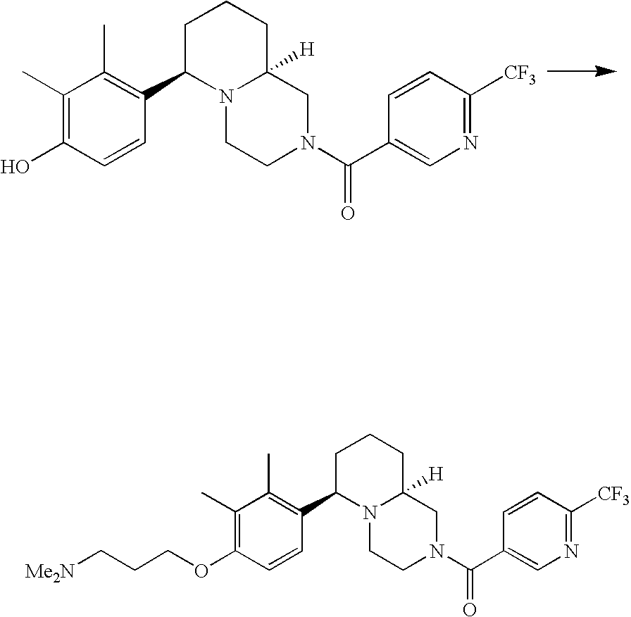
C1(C)=C(O)C=CC(C2N3C([H])(CCC2)CN(C(C2=CN=C([CF3])C=C2)=O)CC3)=C1C.[Me2N]CCCOC1=C(C)C(C)=C(C2N3C([H])(CCC2)CN(C(C2=CN=C([CF3])C=C2)=O)CC3)C=C1
